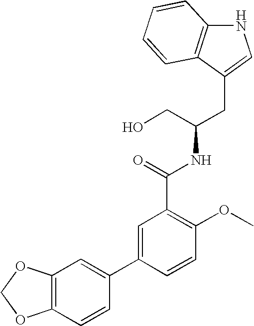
C(C(CO)NC(C1=C(OC)C=CC(C2=CC3=C(C=C2)OCO3)=C1)=O)C1=CNC2=C1C=CC=C2
